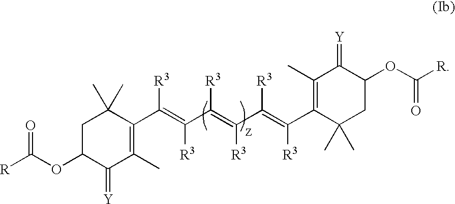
[R]C(OC1C(=[Y])C(C)=C(C(=C(C(=C(C(=C(C2=C(C)C(=[Y])C(OC([R])=O)CC2(C)C)[R3])[R3])[R3])[R3])[R3])[R3])C(C)(C)C1)=O
